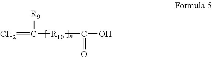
C=C([R9])[R10]C(O)=O
